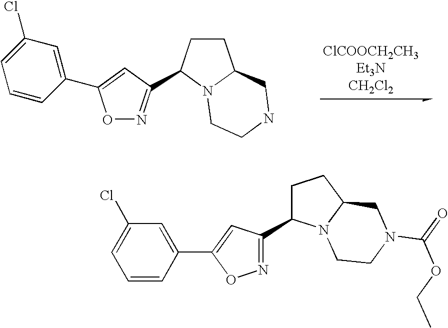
C1CC(C2=NOC(C3=CC(Cl)=CC=C3)=C2)N2C1CNCC2.N1=C(C2CCC3N2CCN(C(=O)OCC)C3)C=C(C2=CC(Cl)=CC=C2)O1
